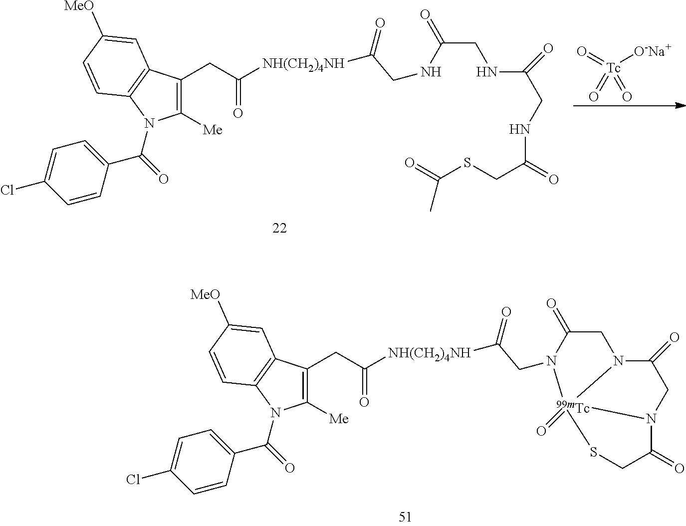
C1(CC(=O)[NH(CH2)4NH]C(=O)CN2C(=O)CN3C(=O)CN4C(=O)CS[Tc]234=O)=C([Me])N(C(=O)C2=CC=C(Cl)C=C2)C2=C1C=C([MeO])C=C2.C1(CC(=O)[NH(CH2)4NH]C(=O)CNC(CNC(=O)CNC(=O)CSC(=O)C)=O)=C([Me])N(C(=O)C2=CC=C(Cl)C=C2)C2=C1C=C([MeO])C=C2.O=[Tc]([O-Na+])(=O)=O
